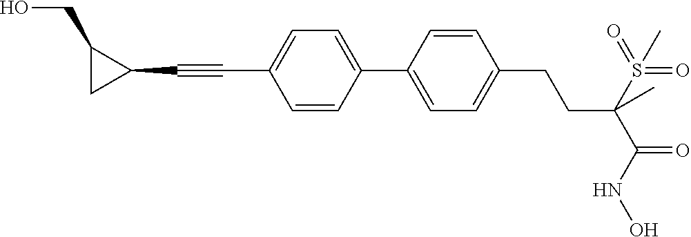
C1(C2=CC=C(C#CC3C(CO)C3)C=C2)=CC=C(CCC(C(=O)NO)(S(=O)(=O)C)C)C=C1
